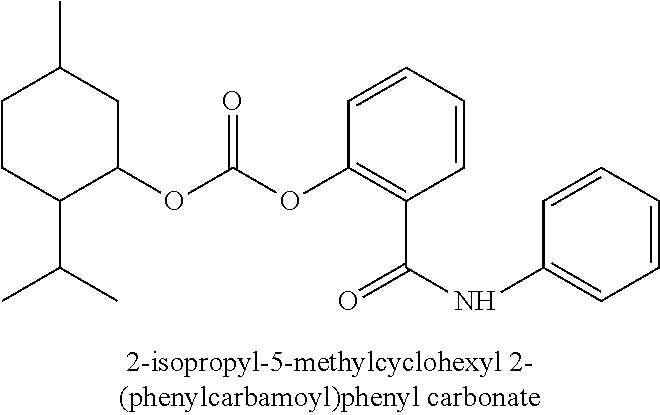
C1CC(C(C)C)C(OC(OC2=C(C(NC3=CC=CC=C3)=O)C=CC=C2)=O)CC1C
